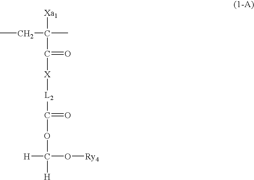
CCC(C)(C(=O)[X][L2]C(OC([H])([H])O[Ry4])=O)[Xa1]
